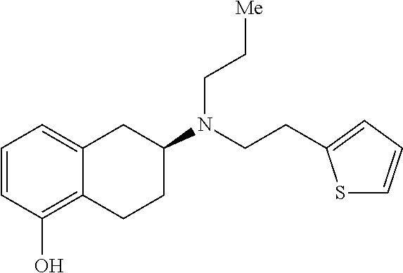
S1C=CC=C1CCN(CC[Me])C1CC2=CC=CC(O)=C2CC1
